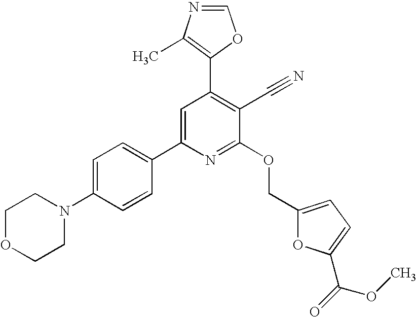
C1OCCN(C2=CC=C(C3=CC(C4=C(C)N=CO4)=C(C#N)C(OCC4=CC=C(C(=O)OC)O4)=N3)C=C2)C1
